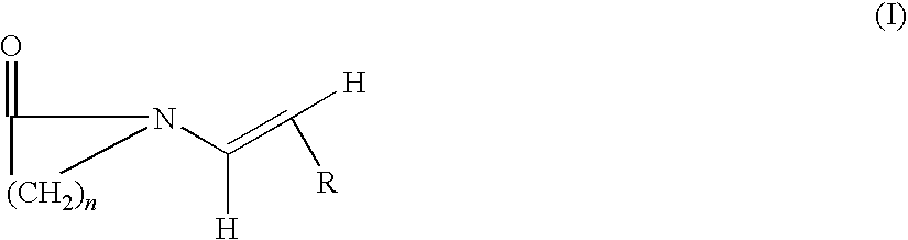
C(=C([H])[R])([H])N1C(=O)[(CH2)n]1
